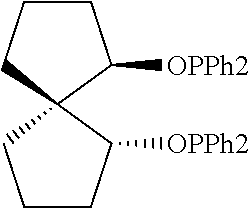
C1CC([OPPh2])C2(C1)CCCC2[OPPh2]
